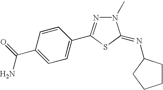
C1=C(C(N)=O)C=CC(C2=NN(C)C(=NC3CCCC3)S2)=C1
